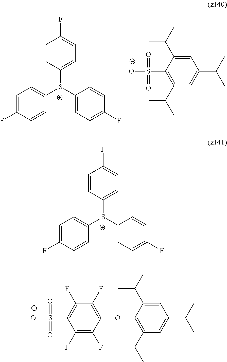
C1=C(F)C=CC([S+](C2=CC=C(F)C=C2)C2=CC=C(F)C=C2)=C1.C1=C(C(C)C)C(S([O-])(=O)=O)=C(C(C)C)C=C1C(C)C.C1=C(F)C=CC([S+](C2=CC=C(F)C=C2)C2=CC=C(F)C=C2)=C1.C1(F)=C(F)C(S([O-])(=O)=O)=C(F)C(F)=C1OC1=C(C(C)C)C=C(C(C)C)C=C1C(C)C
